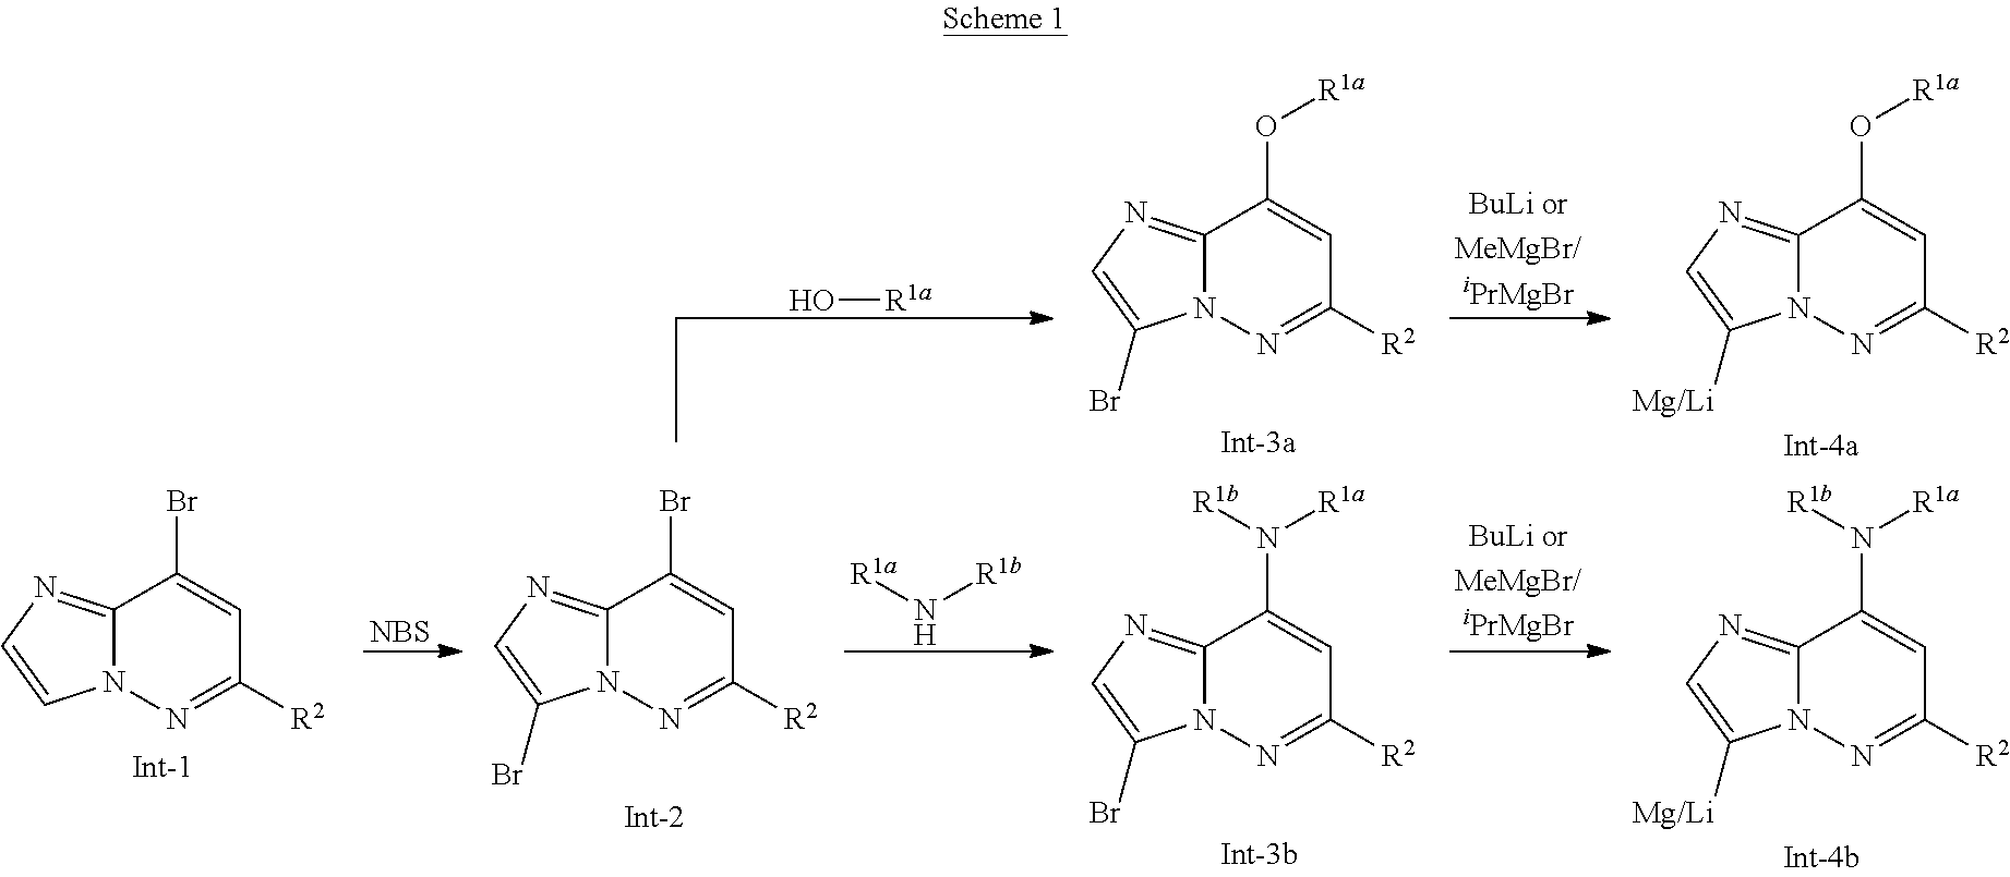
C12=NC=CN1N=C([R2])C=C2Br.[NBS].C12=NC=C(Br)N1N=C([R2])C=C2Br.[R1a]N[R1b].O[R1a].C12=NC=C(Br)N1N=C([R2])C=C2N([R1b])[R1a].C12=NC=C(Br)N1N=C([R2])C=C2O[R1a].C12=NC=C([Mg/Li])N1N=C([R2])C=C2N([R1b])[R1a].C12=NC=C([Mg/Li])N1N=C([R2])C=C2O[R1a]
